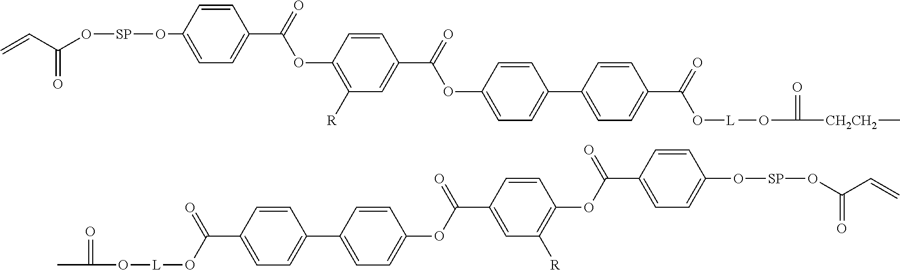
[L](OC(C1=CC=C(C2=CC=C(OC(C3=CC([R])=C(OC(C4=CC=C(O[SP]OC(C=C)=O)C=C4)=O)C=C3)=O)C=C2)C=C1)=O)OC(=O)C.O(C1=CC=C(C(=O)OC2=C([R])C=C(C(=O)OC3=CC=C(C4=CC=C(C(=O)O[L]OC([CH2CH2]C)=O)C=C4)C=C3)C=C2)C=C1)[SP]OC(C=C)=O
